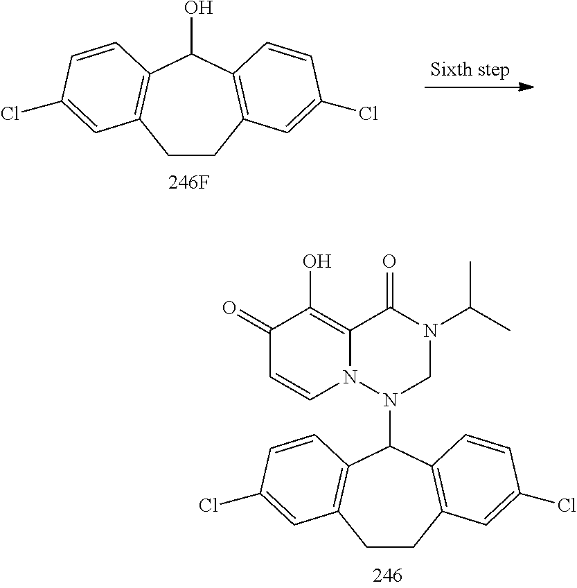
C1CC2=C(C(O)C3=C1C=C(Cl)C=C3)C=CC(Cl)=C2.C1CC2=C(C(N3CN(C(C)C)C(=O)C4=C(O)C(=O)C=CN34)C3=C1C=C(Cl)C=C3)C=CC(Cl)=C2
